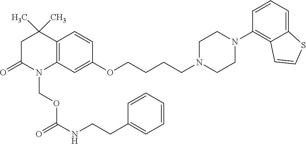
C12=C(C=C(OCCCCN3CCN(C4=C5C(=CC=C4)SC=C5)CC3)C=C1)N(COC(NCCC1=CC=CC=C1)=O)C(=O)CC2(C)C
